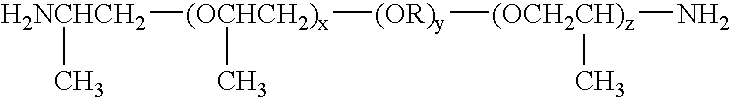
[H2NCHCH2]([(OCHCH2)x](C)[(OR)y][(OCH2CH)z](N)C)C
